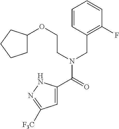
C1=C(C(=O)N(CCOC2CCCC2)CC2=C(F)C=CC=C2)NN=C1[F3C]
